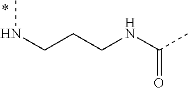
CNCCCNC(C)=O
